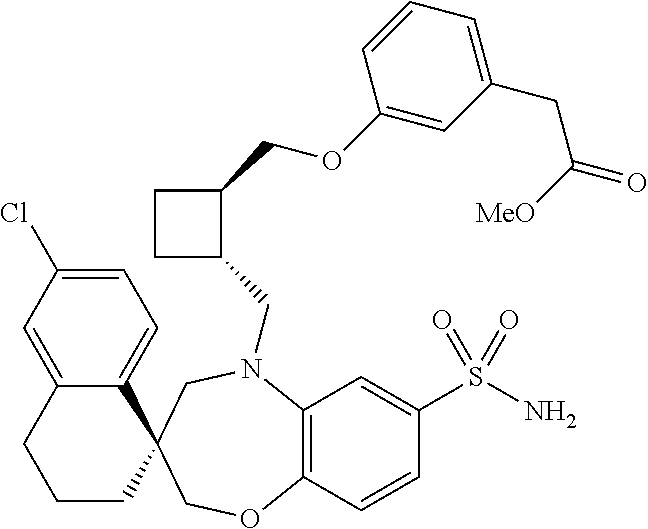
C12=CC(Cl)=CC=C1C1(CCC2)COC2=C(N(CC3C(COC4=CC(CC([MeO])=O)=CC=C4)CC3)C1)C=C(S(N)(=O)=O)C=C2
